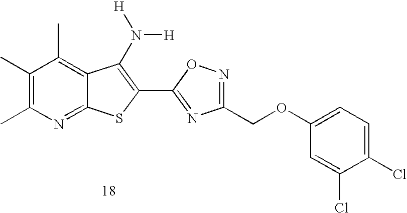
C1(C)=C(C)N=C2C(=C1C)C(N([H])[H])=C(C1=NC(COC3=CC=C(Cl)C(Cl)=C3)=NO1)S2
